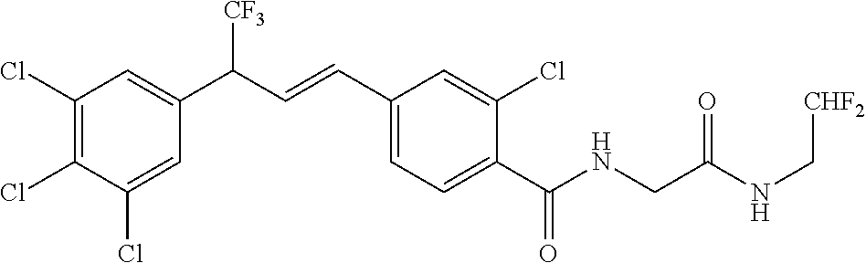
C1(Cl)=C(Cl)C(Cl)=CC(C(C=CC2=CC=C(C(NCC(NC[CHF2])=O)=O)C(Cl)=C2)[CF3])=C1
